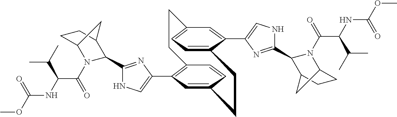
C1(C2=C3C=CC(=C2)CCC2=CC=C(C=C2C2=CNC(C4N(C(C(NC(=O)OC)C(C)C)=O)C5CCC4C5)=N2)CC3)=CNC(C2N(C(=O)C(NC(OC)=O)C(C)C)C3CCC2C3)=N1
